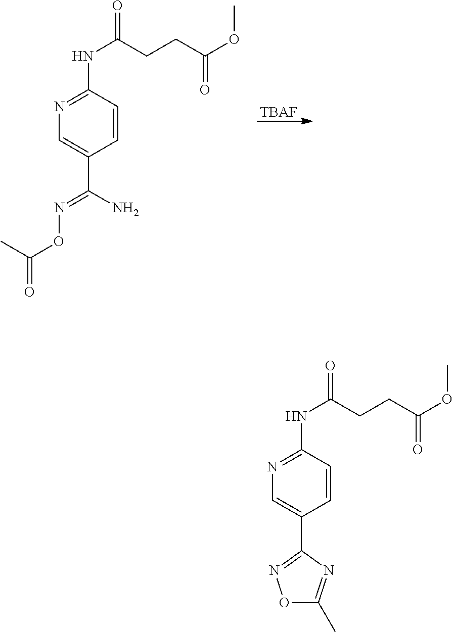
C1(NC(=O)CCC(OC)=O)=NC=C(C(N)=NOC(=O)C)C=C1.[TBAF].C1(NC(=O)CCC(OC)=O)=NC=C(C2=NOC(C)=N2)C=C1
